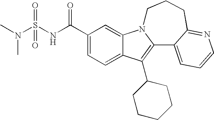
C12=CC=C(C(NS(N(C)C)(=O)=O)=O)C=C1N1C(=C2C2CCCCC2)C2=CC=CN=C2CCC1
